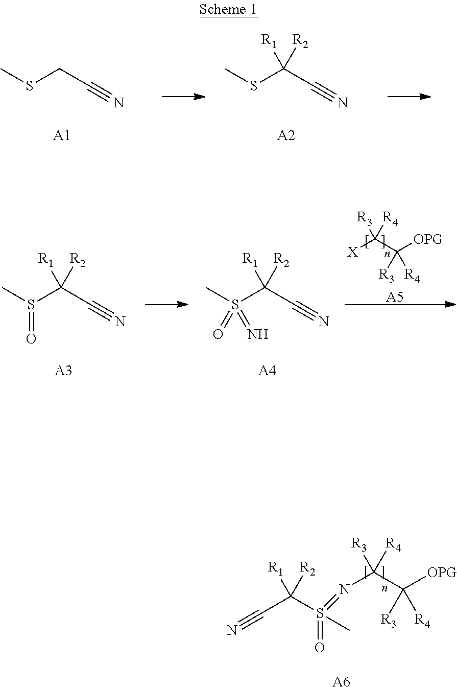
CSCC#N.[A1].CSC(C#N)([R1])[R2].[A2].CS(C(C#N)([R1])[R2])=O.[A3].CS(C(C#N)([R1])[R2])(=O)=N.[A4].[X]C(C([OPG])([R3])[R4])([R3])[R4].[A5].N(C(C([OPG])([R3])[R4])([R3])[R4])=S(C(C#N)([R1])[R2])(=O)C.[A6]
